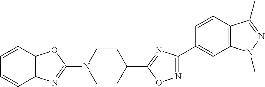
C1(N2CCC(C3=NC(C4=CC5=C(C=C4)C(C)=NN5C)=NO3)CC2)=NC2=C(O1)C=CC=C2
